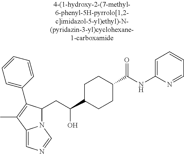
N12C(CC(C3CCC(C(NC4=CC=CC=N4)=O)CC3)O)C(C3=CC=CC=C3)=C(C)C1=CN=C2
